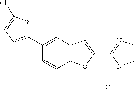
C1(C2=NCCN2)=CC2=C(O1)C=CC(C1=CC=C(Cl)S1)=C2.Cl
